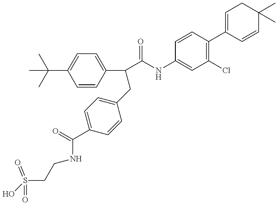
OS(CCNC(C1=CC=C(CC(C2=CC=C(C(C)(C)C)C=C2)C(=O)NC2=CC(Cl)=C(C3=CCC(C)(C)C=C3)C=C2)C=C1)=O)(=O)=O
